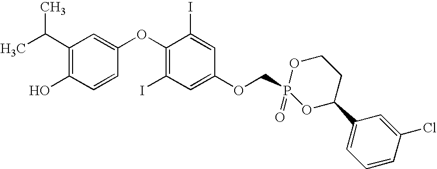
C1(C(C)C)=C(O)C=CC(OC2=C(I)C=C(OCP3(=O)OCCC(C4=CC=CC(Cl)=C4)O3)C=C2I)=C1
